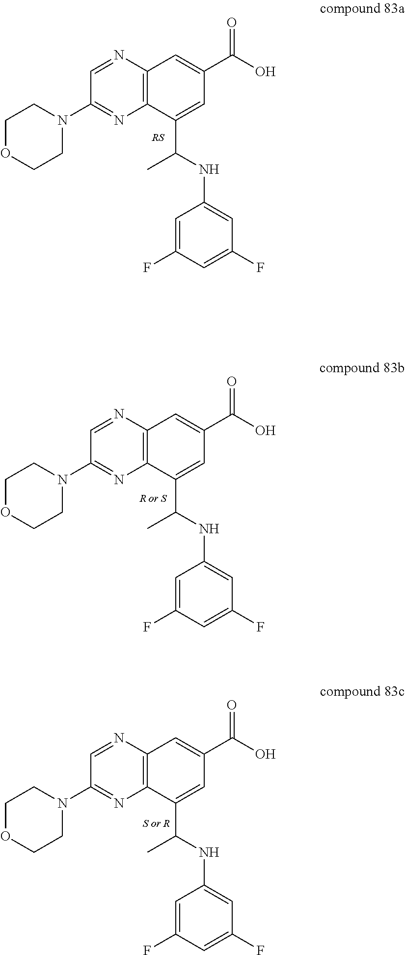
C12=C(N=CC(N3CCOCC3)=N1)C=C(C(O)=O)C=C2C(NC1=CC(F)=CC(F)=C1)C.C12=C(N=CC(N3CCOCC3)=N1)C=C(C(O)=O)C=C2C(NC1=CC(F)=CC(F)=C1)C.C12=C(N=CC(N3CCOCC3)=N1)C=C(C(O)=O)C=C2C(NC1=CC(F)=CC(F)=C1)C
